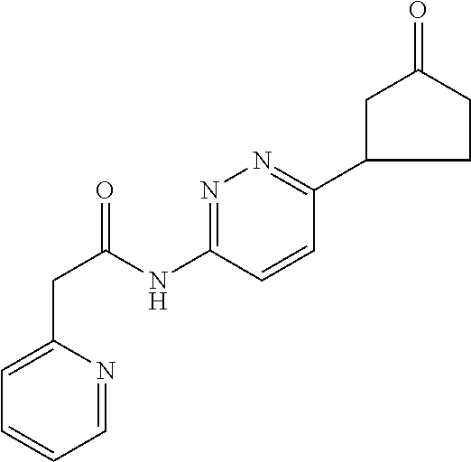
C1=C(CC(NC2=NN=C(C3CCC(=O)C3)C=C2)=O)N=CC=C1
